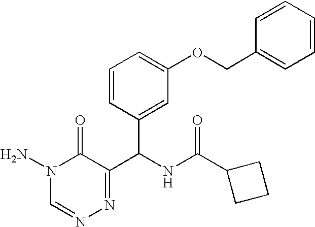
N1(N)C=NN=C(C(NC(C2CCC2)=O)C2=CC(OCC3=CC=CC=C3)=CC=C2)C1=O
